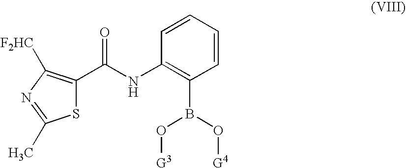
S1C(C(=O)NC2=C(B(O[G3])O[G4])C=CC=C2)=C([F2HC])N=C1C
